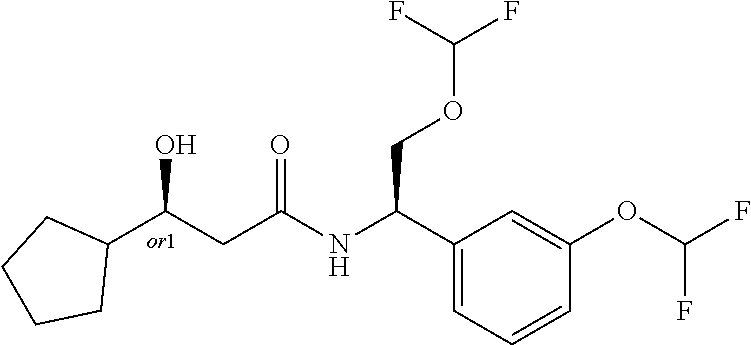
C1(C(CC(=O)NC(C2=CC=CC(OC(F)F)=C2)COC(F)F)O)CCCC1
